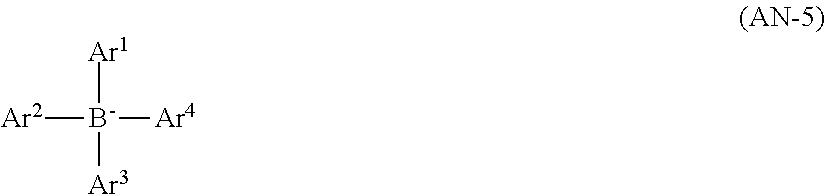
[Ar2][B-]([Ar1])([Ar3])[Ar4]
